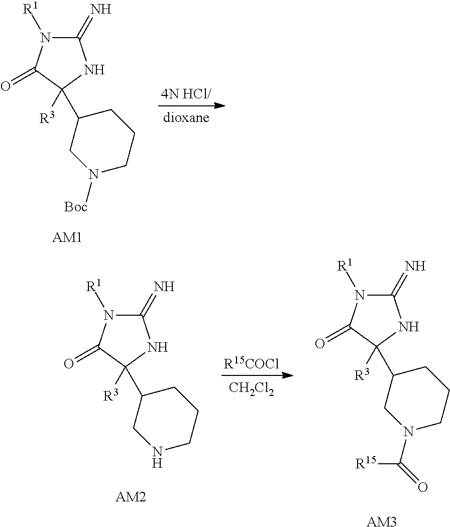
C1(=N)N([R1])C(=O)C([R3])(C2CN([Boc])CCC2)N1.[AM1].C1(=N)N([R1])C(=O)C([R3])(C2CNCCC2)N1.[AM2].[R15COCl].[CH2Cl2].C1(=N)N([R1])C(=O)C([R3])(C2CN(C(=O)[R15])CCC2)N1.[AM3]
